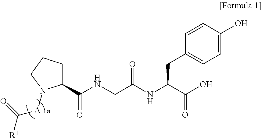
C1(C(NCC(NC(C(O)=O)CC2=CC=C(O)C=C2)=O)=O)CCCN1[A]C([R1])=O
